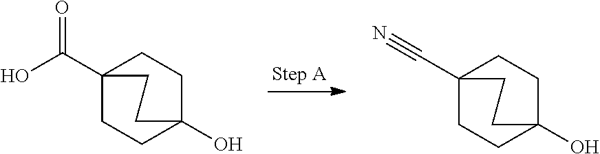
C12(C(O)=O)CCC(O)(CC1)CC2.C12(C#N)CCC(O)(CC1)CC2
